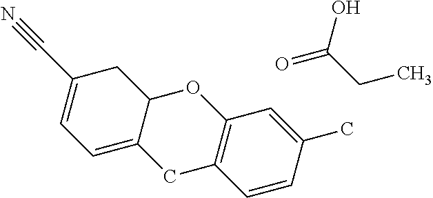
C12=C(C=CC(C)=C1)CC1=CC=C(C#N)CC1O2.O=C(CC)O
